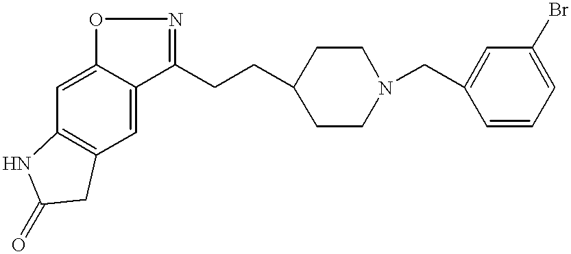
C1(CCC2CCN(CC3=CC(Br)=CC=C3)CC2)=NOC2=CC3=C(C=C12)CC(=O)N3
